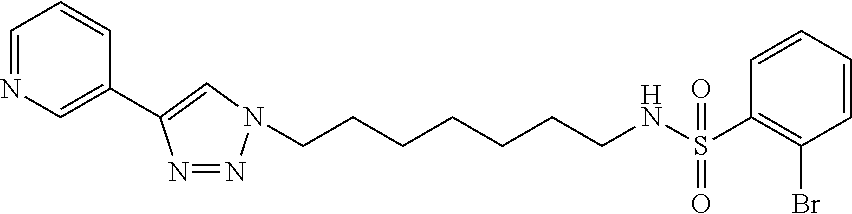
C1=NC=C(C2=CN(CCCCCCCNS(C3=C(Br)C=CC=C3)(=O)=O)N=N2)C=C1
